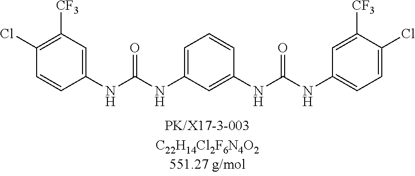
C1(Cl)=C([CF3])C=C(NC(NC2=CC=CC(NC(NC3=CC=C(Cl)C([CF3])=C3)=O)=C2)=O)C=C1
